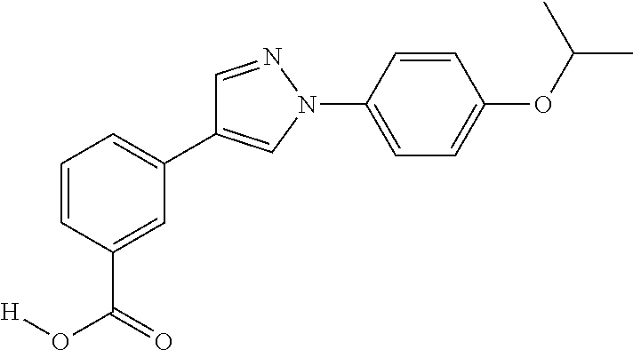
C1=CC(C(O[H])=O)=CC(C2=CN(C3=CC=C(OC(C)C)C=C3)N=C2)=C1
